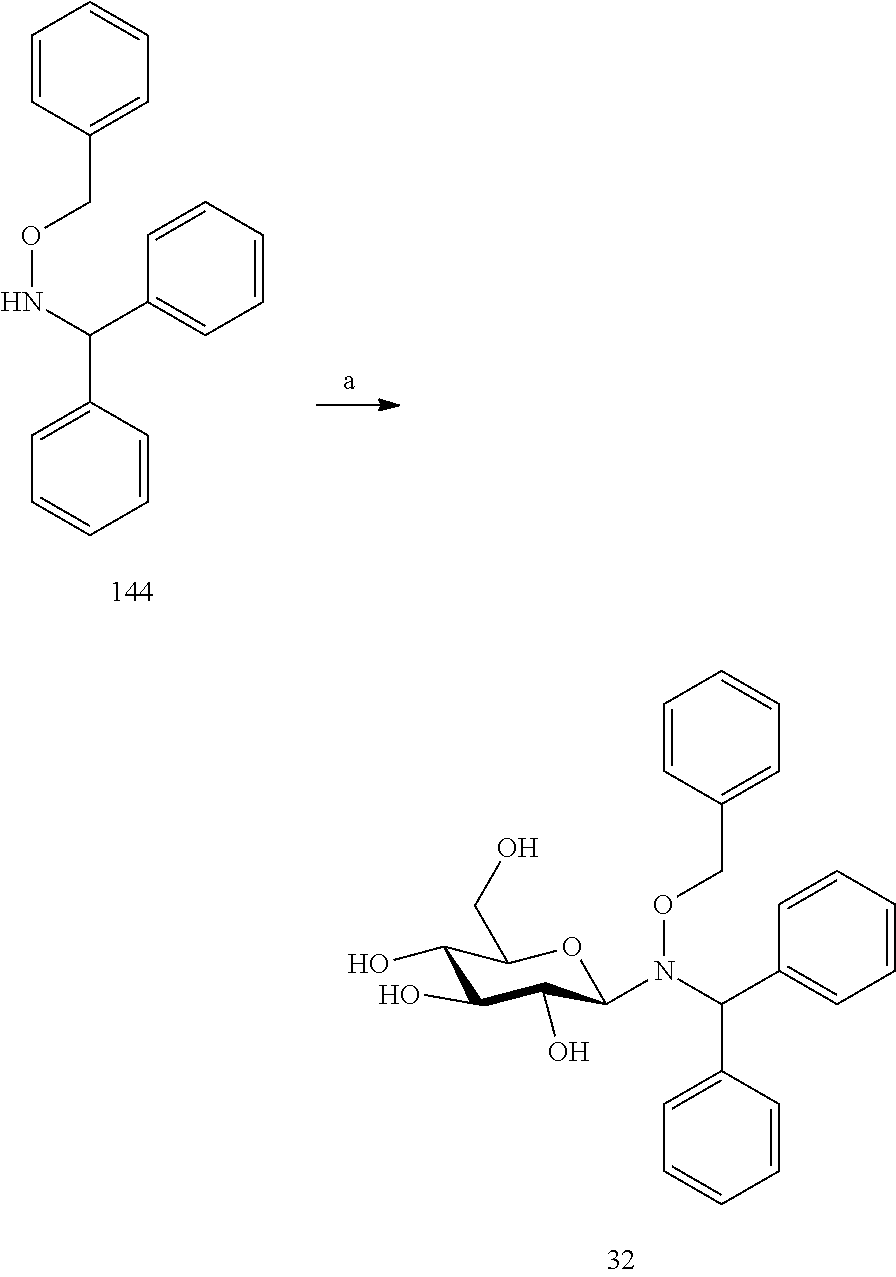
C1=CC=CC(C(NOCC2=CC=CC=C2)C2=CC=CC=C2)=C1.C1(O)C(O)C(O)C(N(C(C2=CC=CC=C2)C2=CC=CC=C2)OCC2=CC=CC=C2)OC1CO
